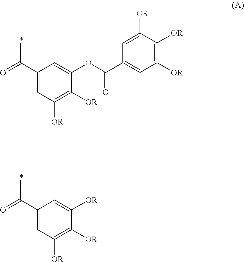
C1(C(=O)C)=CC([OR])=C([OR])C(OC(C2=CC([OR])=C([OR])C([OR])=C2)=O)=C1.C1(C(=O)C)=CC([OR])=C([OR])C([OR])=C1
